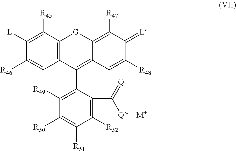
C12=C(C([R45])=C([L])C([R46])=C1)[G]C1=C([R47])C(=[L])C([R48])=CC1=C2C1=C([R49])C([R50])=C([R51])C([R52])=C1C(=[Q])[Q-].[M+]
